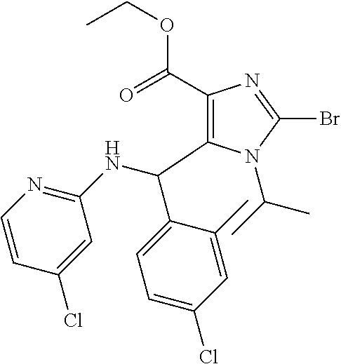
C1(C(=O)OCC)=C(C(NC2=NC=CC(Cl)=C2)C2=CC=C(Cl)C=C2C)N(C(C)C)C(Br)=N1
